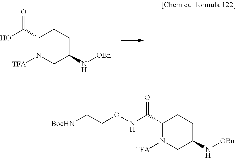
C1(C(=O)O)N([TFA])CC(N[OBn])CC1.C1(C(=O)NOCC[BocHN])N([TFA])CC(N[OBn])CC1
